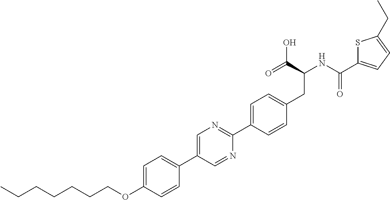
C(OC1=CC=C(C2=CN=C(C3=CC=C(CC(C(O)=O)NC(=O)C4=CC=C(CC)S4)C=C3)N=C2)C=C1)CCCCCC
